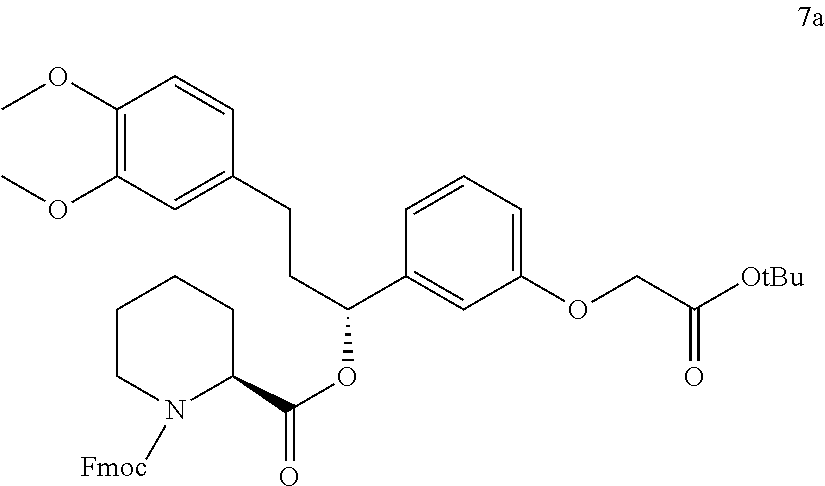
C1=CC(CCC(OC(=O)C2N([Fmoc])CCCC2)C2=CC(OCC([OtBu])=O)=CC=C2)=CC(OC)=C1OC
